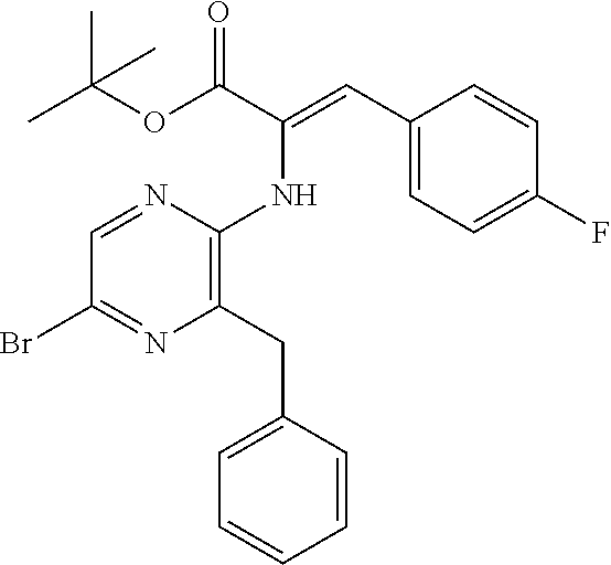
BrC1=NC(CC2=CC=CC=C2)=C(NC(=CC2=CC=C(F)C=C2)C(OC(C)(C)C)=O)N=C1
